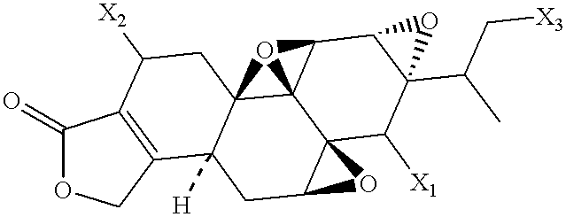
C1(=O)OCC2=C1C([X2])CC13C2([H])CC2C4(C15C(C1C(C(C)C[X3])(C4[X1])O1)O35)O2
